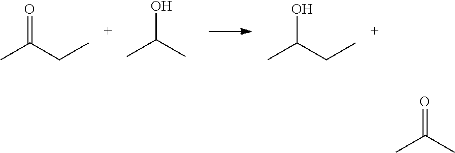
CC(CC)=O.OC(C)C.CC(CC)O.CC(C)=O
